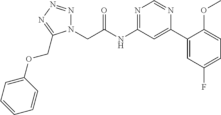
N1(CC(NC2=NC=NC(C3=CC(F)=CC=C3OC)=C2)=O)N=NN=C1COC1=CC=CC=C1
